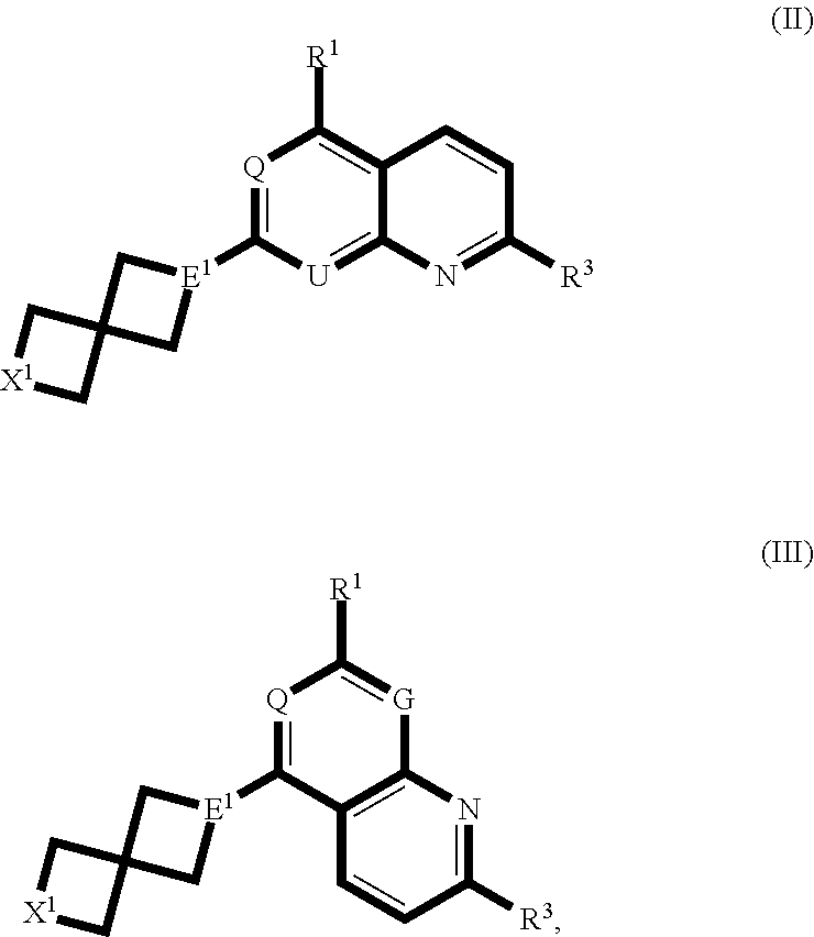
[Q]1=C([E1]2CC3(C2)C[X1]C3)[U]=C2C(=C1[R1])C=CC([R3])=N2.[E1]1(C2=[Q]C([R1])=[G]C3=C2C=CC([R3])=N3)CC2(C1)C[X1]C2
